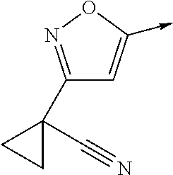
C1(C2(C#N)CC2)=NOC(->C)=C1
